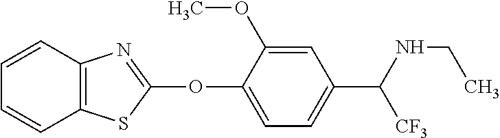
C1(OC2=NC3=C(S2)C=CC=C3)=CC=C(C([CF3])NCC)C=C1OC
